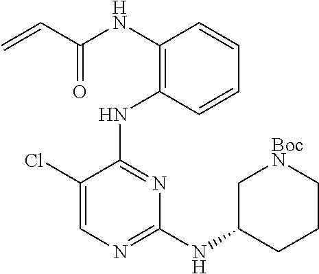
N(C1=C(NC2=NC(NC3CCC[BocN]C3)=NC=C2Cl)C=CC=C1)C(C=C)=O
